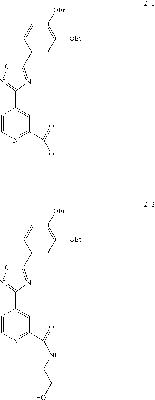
C1(C2=NC(C3=CC(C(=O)O)=NC=C3)=NO2)=CC([OEt])=C([OEt])C=C1.C1(C2=NC(C3=CC(C(=O)NCCO)=NC=C3)=NO2)=CC([OEt])=C([OEt])C=C1
